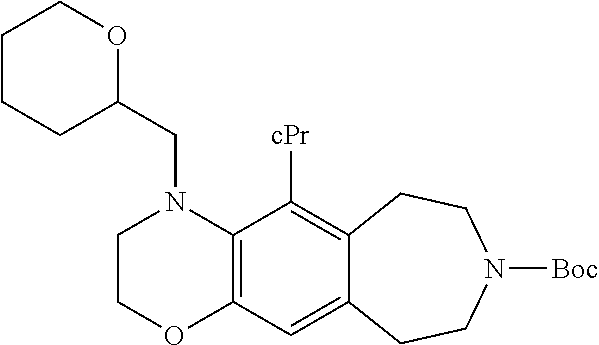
C12=C(C([cPr])=C3C(=C1)CCN([Boc])CC3)N(CC1OCCCC1)CCO2
